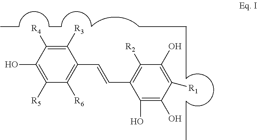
C1([R3])=C([R4])C(O)=C([R5])C([R6])=C1C=CC1=C([R2])C(O)=C([R1])C(O)=C1O
